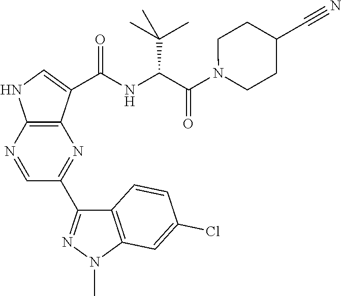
C12=C(N=CC(C3=NN(C)C4=C3C=CC(Cl)=C4)=N1)NC=C2C(NC(C(N1CCC(C#N)CC1)=O)C(C)(C)C)=O
